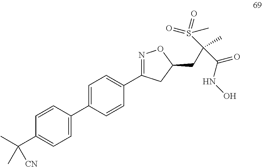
C1=C(C2=CC=C(C3=NOC(CC(S(=O)(C)=O)(C)C(NO)=O)C3)C=C2)C=CC(C(C)([CN])C)=C1
